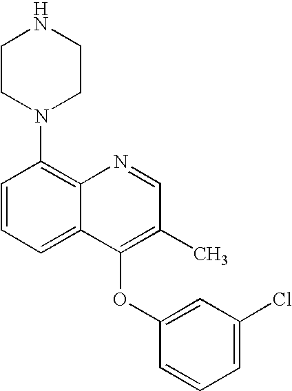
C1CN(C2=C3C(=CC=C2)C(OC2=CC(Cl)=CC=C2)=C(C)C=N3)CCN1
